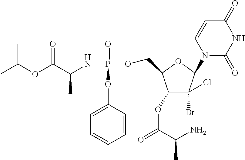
C1=CC(OP(NC(C(OC(C)C)=O)C)(=O)OCC2C(OC(=O)C(N)C)C(Br)(Cl)C(N3C(=O)NC(=O)C=C3)O2)=CC=C1
